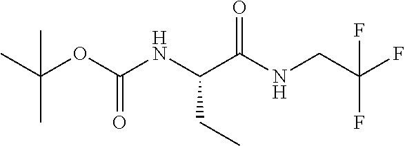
C(OC(NC(C(NCC(F)(F)F)=O)CC)=O)(C)(C)C
